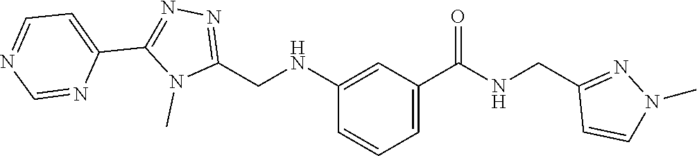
C1(NCC2=NN=C(C3=CC=NC=N3)N2C)=CC(C(NCC2=NN(C)C=C2)=O)=CC=C1
